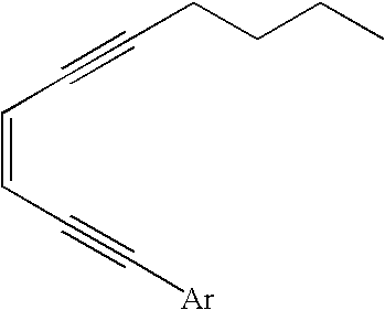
C(=CC#C[Ar])C#CCCCC
